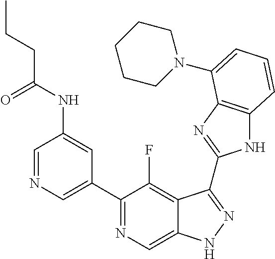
C1=NC=C(C2=NC=C3C(=C2F)C(C2=NC4=C(N2)C=CC=C4N2CCCCC2)=NN3)C=C1NC(CCC)=O
